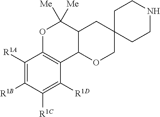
C1([R1A])=C([R1B])C([R1C])=C([R1D])C2=C1OC([Me])([Me])C1C2OCC2(C1)CCNCC2
